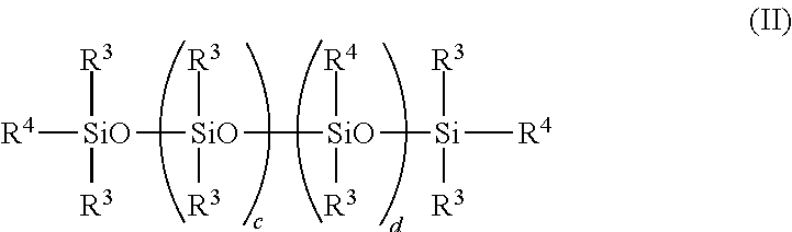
[R4][SiO]([R3])([R3])[SiO]([R3])([R3])[SiO]([R4])([R3])[Si]([R3])([R3])[R4]
